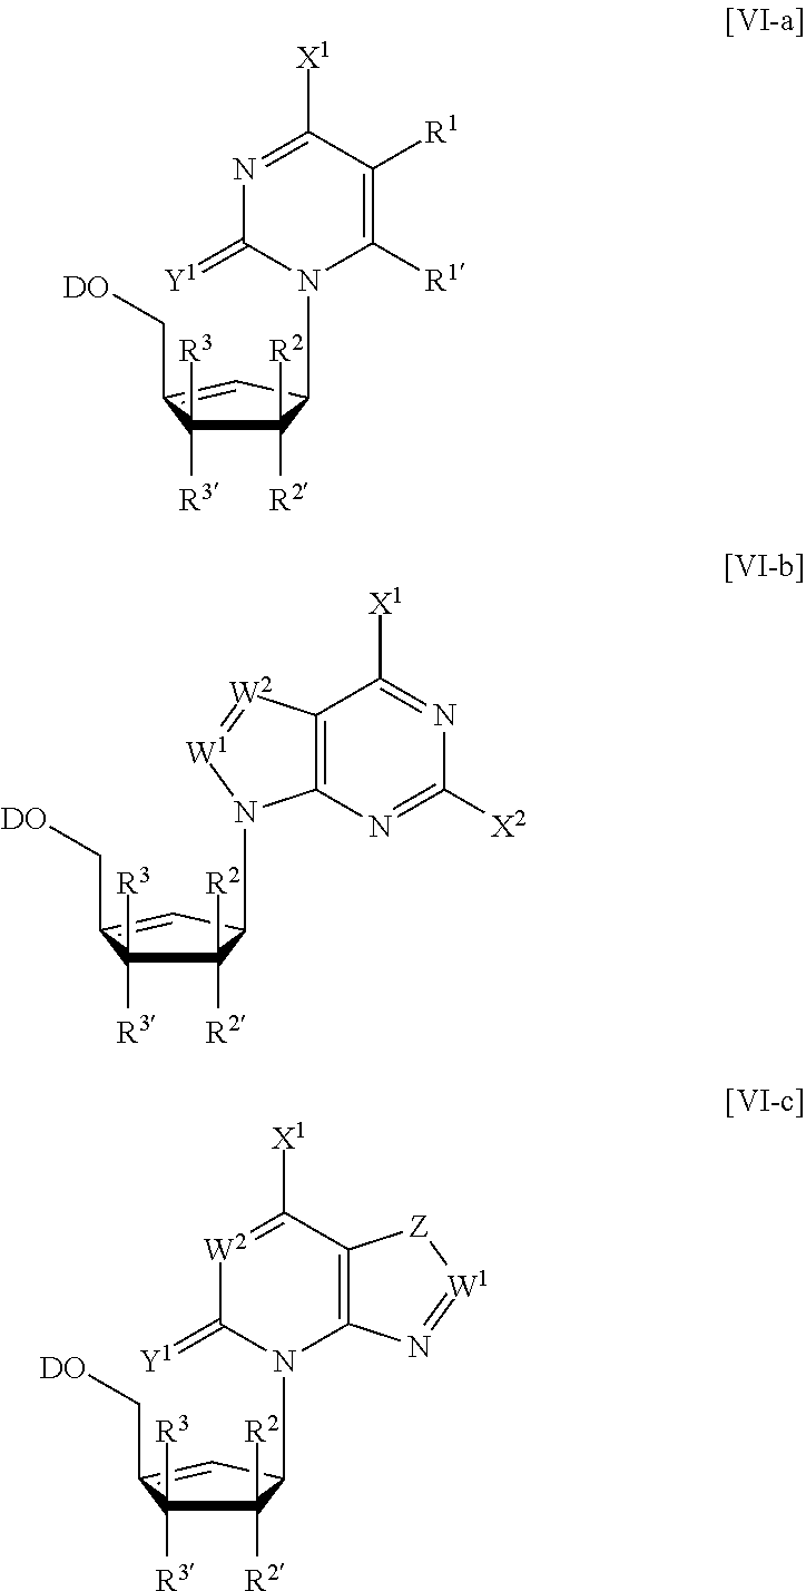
N1=C([X1])C([R1])=C([R1])N(C2C([R2])([R2])C([R3])([R3])C(C[DO])=C2)C1=[Y1].N1=C([X1])C2=C(N=C1[X2])N(C1C([R2])([R2])C([R3])([R3])C(C[DO])=C1)[W1]=[W2]2.[W2]1=C([X1])C2=C(N(C3C([R2])([R2])C([R3])([R3])C(C[DO])=C3)C1=[Y1])N=[W1][Z]2
